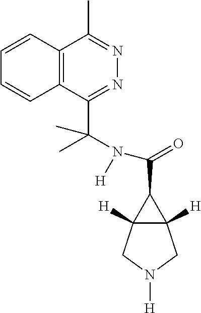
C(=O)(C1C2([H])C1([H])CN([H])C2)N([H])C(C1=NN=C(C)C2=C1C=CC=C2)(C)C
